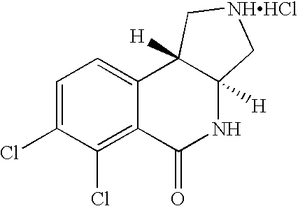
C1=C(Cl)C(Cl)=C2C(=C1)C1([H])C([H])(NC2=O)C[NHHCl]C1
